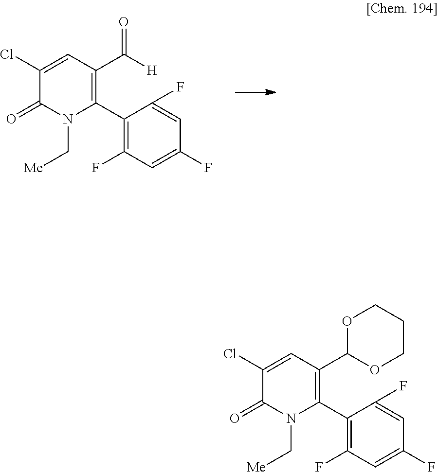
C1(C2=C(F)C=C(F)C=C2F)=C(C([H])=O)C=C(Cl)C(=O)N1C[Me].C1(C2=C(F)C=C(F)C=C2F)=C(C2OCCCO2)C=C(Cl)C(=O)N1C[Me]
